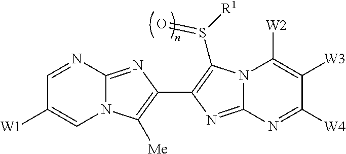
C1=NC2=NC(C3=C(S([R1])=O)N4C(=N3)N=C([W4])C([W3])=C4[W2])=C([Me])N2C=C1[W1]
